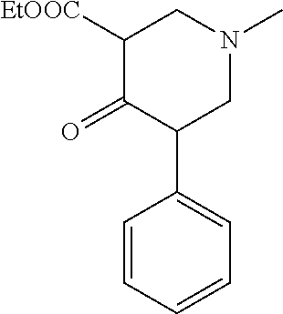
C1(=O)C([EtOOC])CN(C)CC1C1=CC=CC=C1
